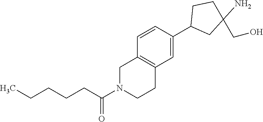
CCCCCC(N1CCC2=C(C1)C=CC(C1CC(N)(CO)CC1)=C2)=O
